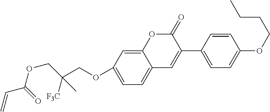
C12=CC(OCC(COC(C=C)=O)([F3C])C)=CC=C1C=C(C1=CC=C(OCCCC)C=C1)C(=O)O2
